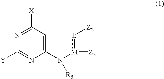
C12=C(C([X])=NC([Y])=N1)[L]([Z2]):[M]([Z3])N2[R5]
